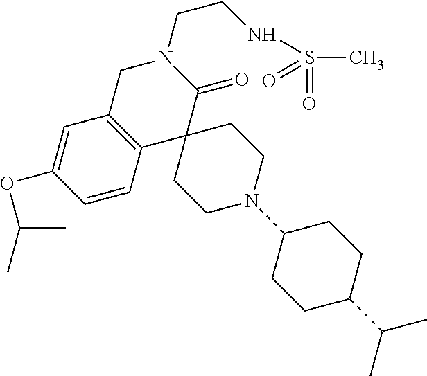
C1C2=C(C3(C(=O)N1CCNS(C)(=O)=O)CCN(C1CCC(C(C)C)CC1)CC3)C=CC(OC(C)C)=C2
